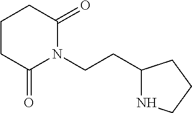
C1(CCN2C(=O)CCCC2=O)NCCC1
